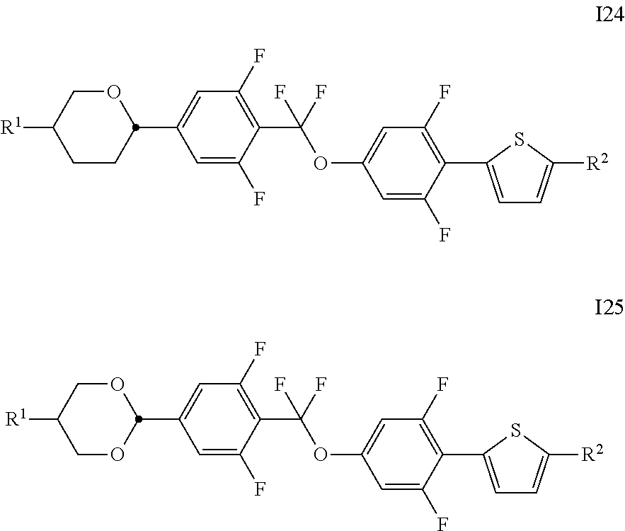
C1(C2OCC([R1])CC2)=CC(F)=C(C(F)(OC2=CC(F)=C(C3=CC=C([R2])S3)C(F)=C2)F)C(F)=C1.C1(C2OCC([R1])CO2)=CC(F)=C(C(F)(OC2=CC(F)=C(C3=CC=C([R2])S3)C(F)=C2)F)C(F)=C1
